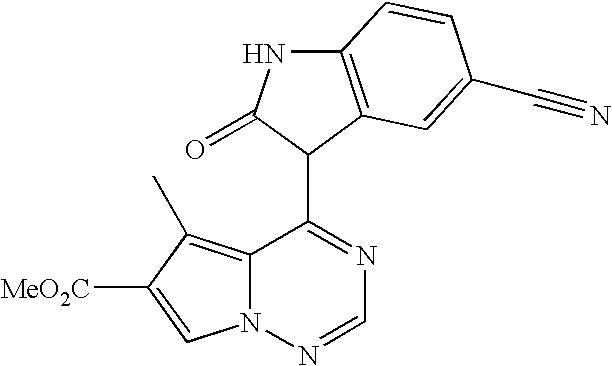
C12=C(C)C([MeO2C])=CN1N=CN=C2C1C(=O)NC2=C1C=C(C#N)C=C2
